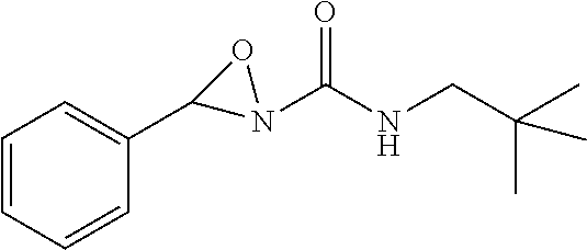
C1=CC=CC(C2N(C(NCC(C)(C)C)=O)O2)=C1
